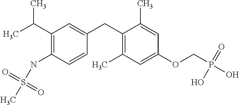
C1=C(CC2=C(C)C=C(OCP(O)(=O)O)C=C2C)C=CC(NS(=O)(=O)C)=C1C(C)C
